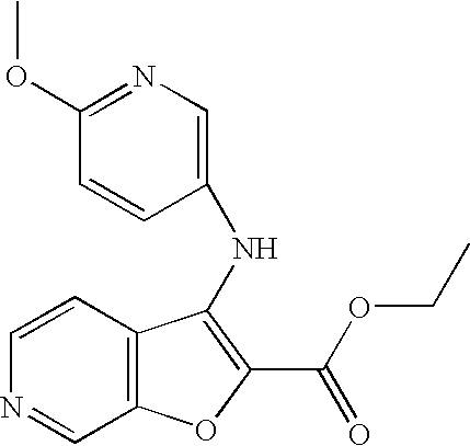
N(C1=C(C(OCC)=O)OC2=C1C=CN=C2)C1=CN=C(OC)C=C1
